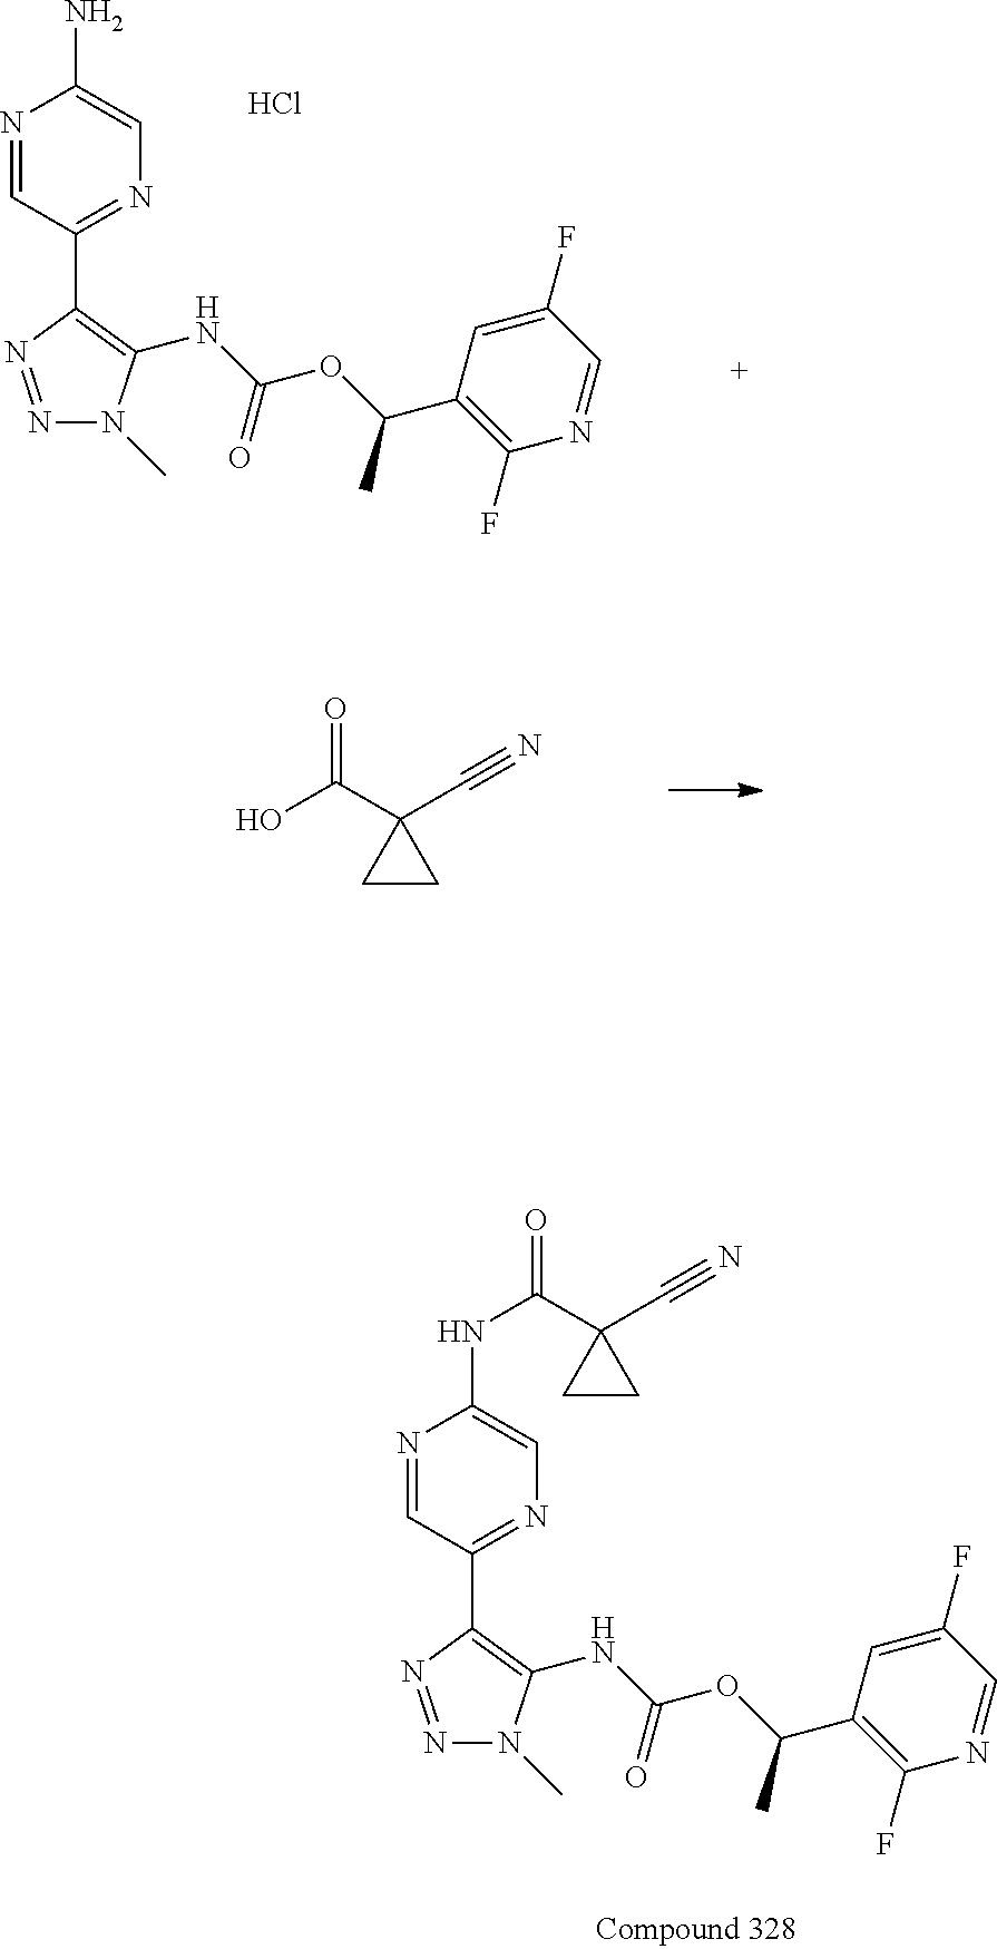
N1=CC(C2=C(NC(OC(C3=C(F)N=CC(F)=C3)C)=O)N(C)N=N2)=NC=C1N.Cl.OC(C1(C#N)CC1)=O.N1=CC(C2=C(NC(OC(C3=C(F)N=CC(F)=C3)C)=O)N(C)N=N2)=NC=C1NC(=O)C1(C#N)CC1
